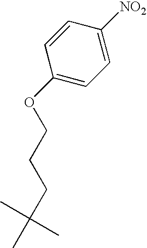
C1=CC(OCCCC(C)(C)C)=CC=C1[NO2]
